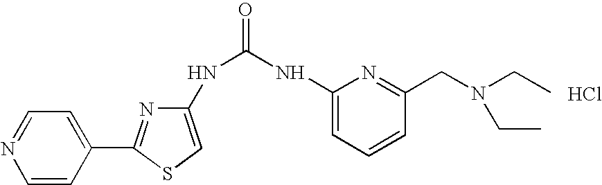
C1(NC(=O)NC2=CC=CC(CN(CC)CC)=N2)=CSC(C2=CC=NC=C2)=N1.Cl
